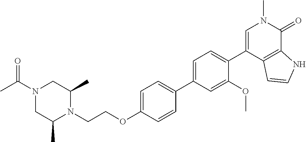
CC(N1CC(C)N(CCOC2=CC=C(C3=CC=C(C4=CN(C)C(=O)C5=C4C=CN5)C(OC)=C3)C=C2)C(C)C1)=O
